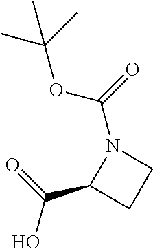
C(OC(N1C(C(O)=O)CC1)=O)(C)(C)C
